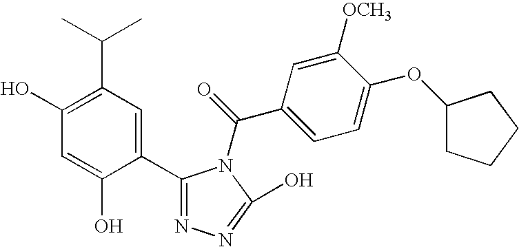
C1(O)=C(C(C)C)C=C(C2=NN=C(O)N2C(C2=CC=C(OC3CCCC3)C([OCH3])=C2)=O)C(O)=C1
